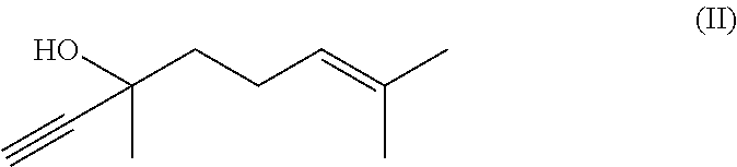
OC(CCC=C(C)C)(C)C#C
